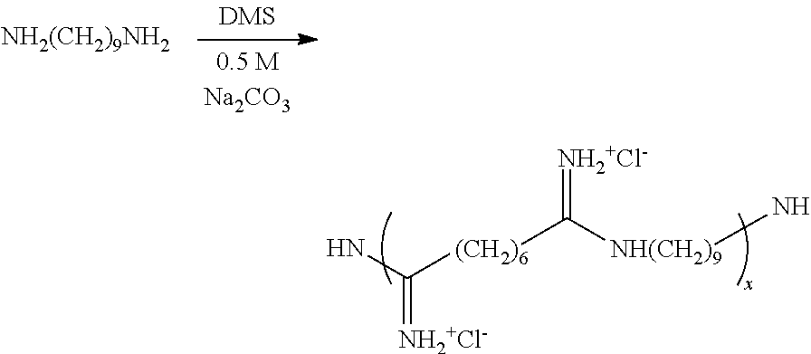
NC([(CH2)6]C(=[NH2+Cl-])[NH(CH2)9]N)=[NH2+Cl-].[NH2(CH2)9NH2]
